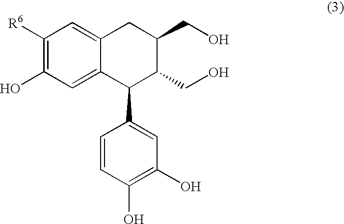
C1([R6])=C(O)C=C2C(=C1)CC(CO)C(CO)C2C1=CC(O)=C(O)C=C1
